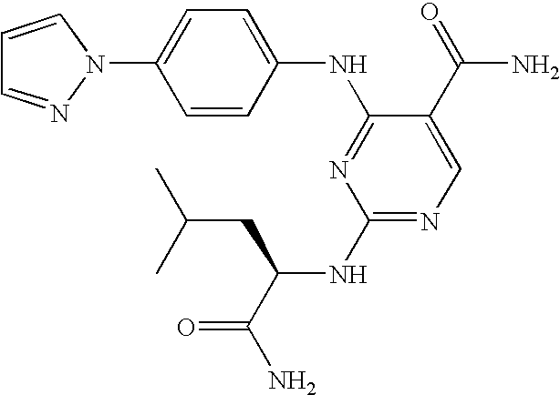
C1=C(N2C=CC=N2)C=CC(NC2=NC(NC(C(N)=O)CC(C)C)=NC=C2C(=O)N)=C1
